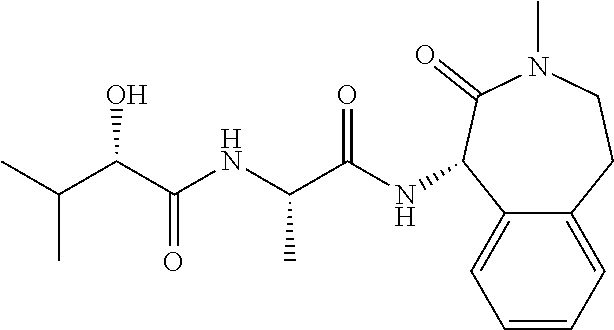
C12=CC=CC=C1CCN(C)C(=O)C2NC(C(NC(C(C(C)C)O)=O)C)=O
